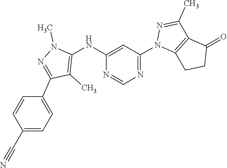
N1=C(N2C3=C(C(C)=N2)C(=O)CC3)C=C(NC2=C(C)C(C3=CC=C(C#N)C=C3)=NN2C)N=C1
